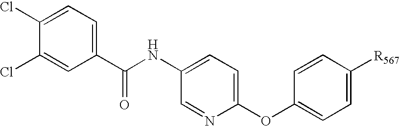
C1(Cl)=CC=C(C(NC2=CC=C(OC3=CC=C([R567])C=C3)N=C2)=O)C=C1Cl
